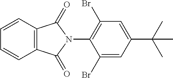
C12=C(C=CC=C1)C(=O)N(C1=C(Br)C=C(C(C)(C)C)C=C1Br)C2=O
